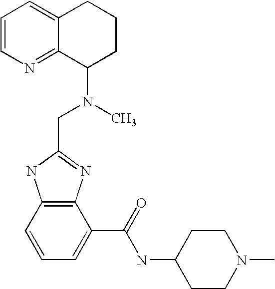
C12=C(C=CC=C1C(=O)NC1CCN(C)CC1)NC(CN(C)C1CCCC3=CC=CN=C13)=N2
